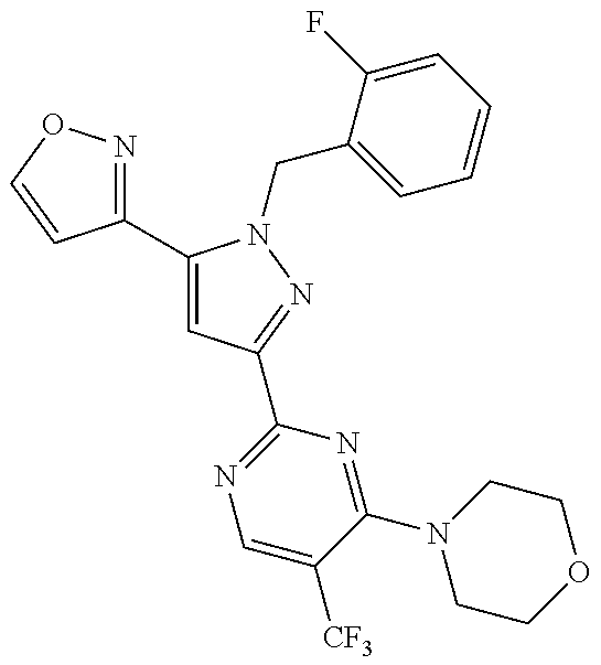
C1(C2=CC(C3=NC=C([CF3])C(N4CCOCC4)=N3)=NN2CC2=CC=CC=C2F)=NOC=C1
